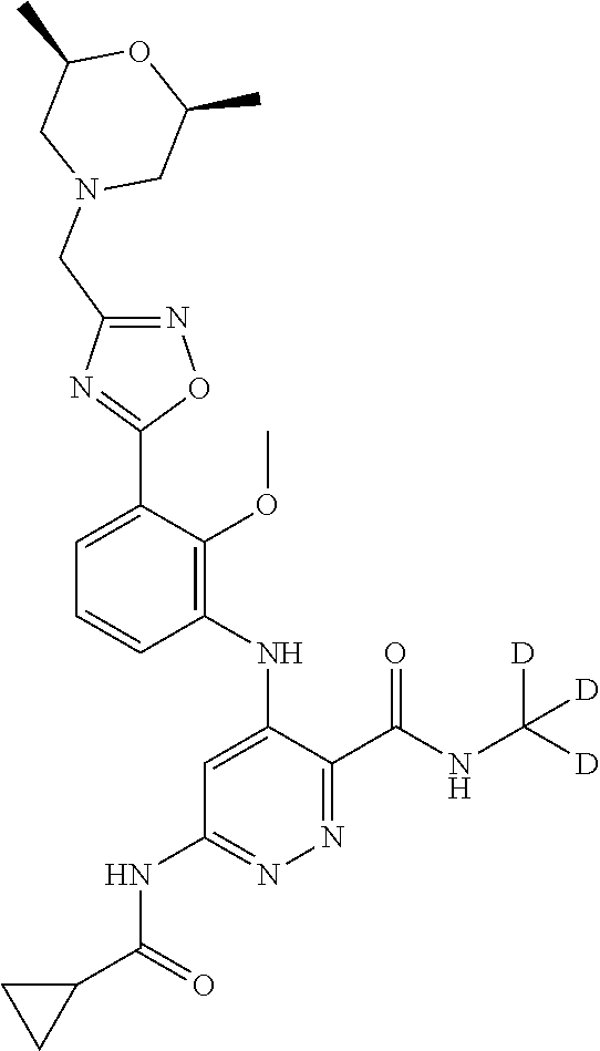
C1=C(C2=NC(CN3CC(C)OC(C)C3)=NO2)C(OC)=C(NC2=CC(NC(C3CC3)=O)=NN=C2C(NC([D])([D])[D])=O)C=C1
